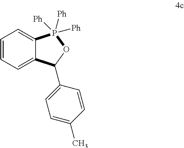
C1=CC=C2C(=C1)P([Ph])([Ph])([Ph])OC2C1=CC=C(C)C=C1
